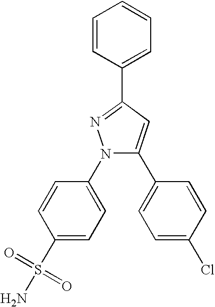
C1=CC(N2C(C3=CC=C(Cl)C=C3)=CC(C3=CC=CC=C3)=N2)=CC=C1S(=O)(=O)N
